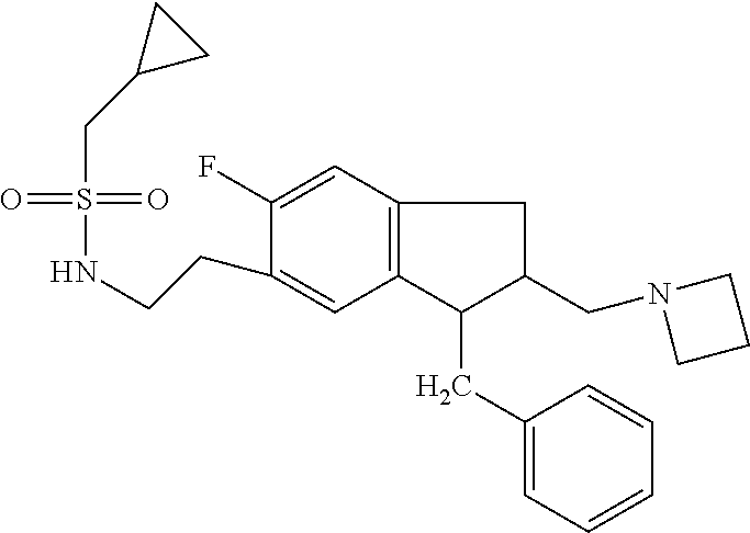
C12=C(C=C(F)C(CCNS(=O)(=O)CC3CC3)=C1)CC(CN1CCC1)C2CC1=CC=CC=C1
